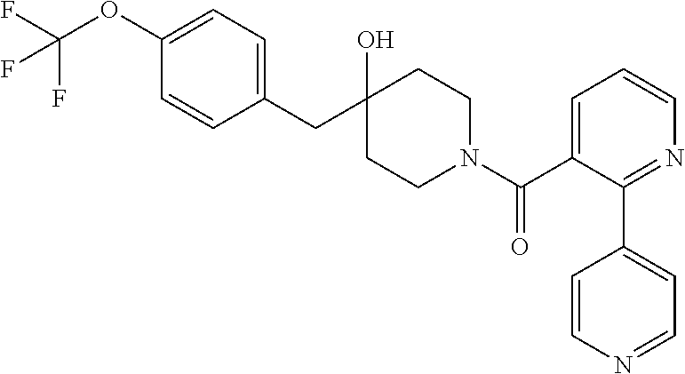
C1(CC2(O)CCN(C(C3=CC=CN=C3C3=CC=NC=C3)=O)CC2)=CC=C(OC(F)(F)F)C=C1
